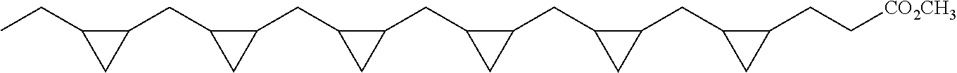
CCC1CC1CC1CC1CC1C(CC2CC2CC2C(CC3C(CC[CO2CH3])C3)C2)C1
